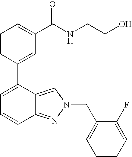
C1=CC(C2=CC=CC3=NN(CC4=CC=CC=C4F)C=C23)=CC(C(NCCO)=O)=C1
